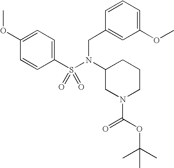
C1(OC)=CC=C(S(N(C2CN(C(OC(C)(C)C)=O)CCC2)CC2=CC(OC)=CC=C2)(=O)=O)C=C1
